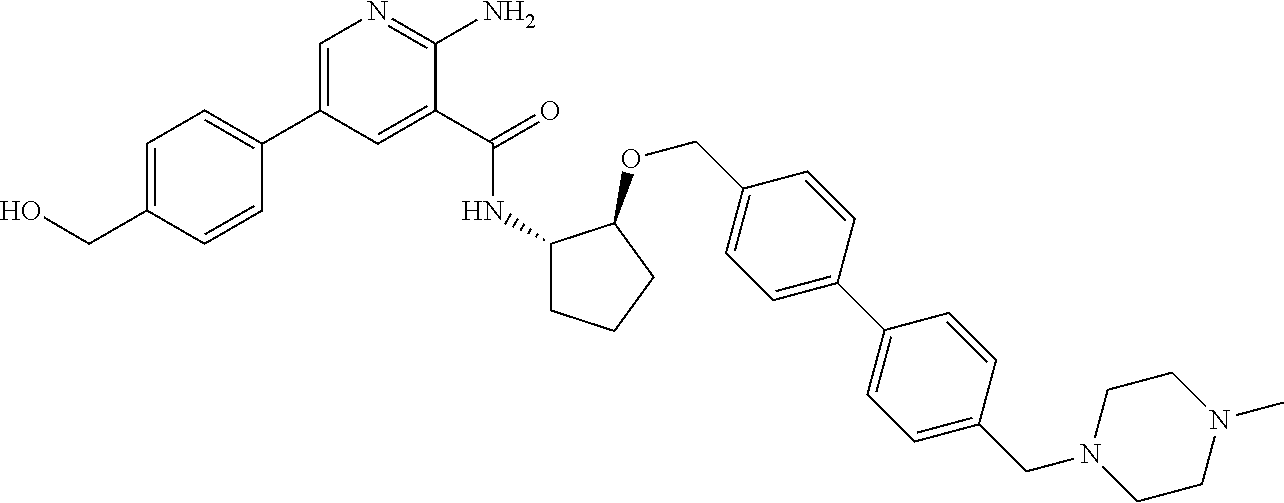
C(C1=CC=C(C2=CN=C(N)C(C(=O)NC3CCCC3OCC3=CC=C(C4=CC=C(CN5CCN(C)CC5)C=C4)C=C3)=C2)C=C1)O
